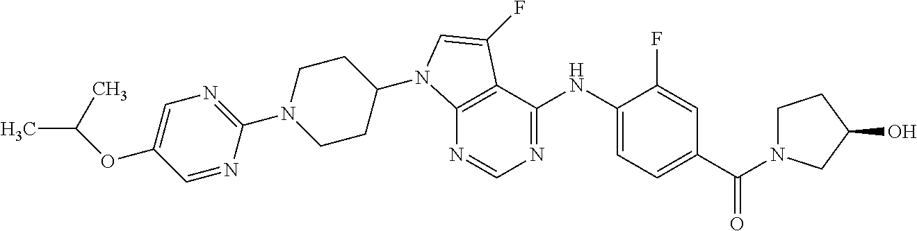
C1(N2CCC(N3C4=C(C(NC5=CC=C(C(=O)N6CCC(O)C6)C=C5F)=NC=N4)C(F)=C3)CC2)=NC=C(OC(C)C)C=N1
